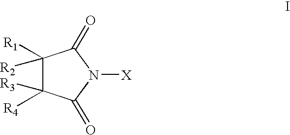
C1([R1])([R2])C([R4])([R3])C(=O)N([X])C1=O
